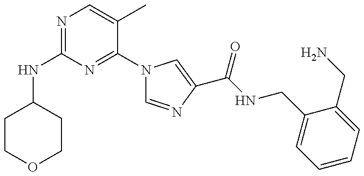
N(C1=NC=C(C)C(N2C=NC(C(=O)NCC3=CC=CC=C3CN)=C2)=N1)C1CCOCC1
